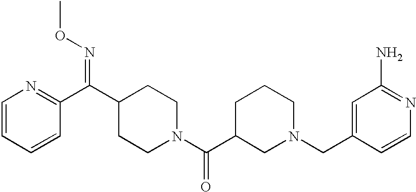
C1=CC=CC(C(C2CCN(C(C3CN(CC4=CC(N)=NC=C4)CCC3)=O)CC2)=NOC)=N1
